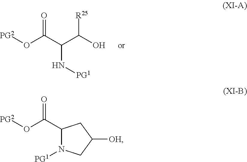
[PG2]OC(C(C(O)[R25])N[PG1])=O.[PG2]OC(C1N([PG1])CC([OH])C1)=O
